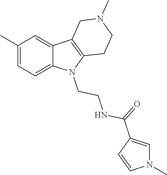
C1(C)=CC=C2C(=C1)C1=C(N2CCNC(C2=CN(C)C=C2)=O)CCN(C)C1
